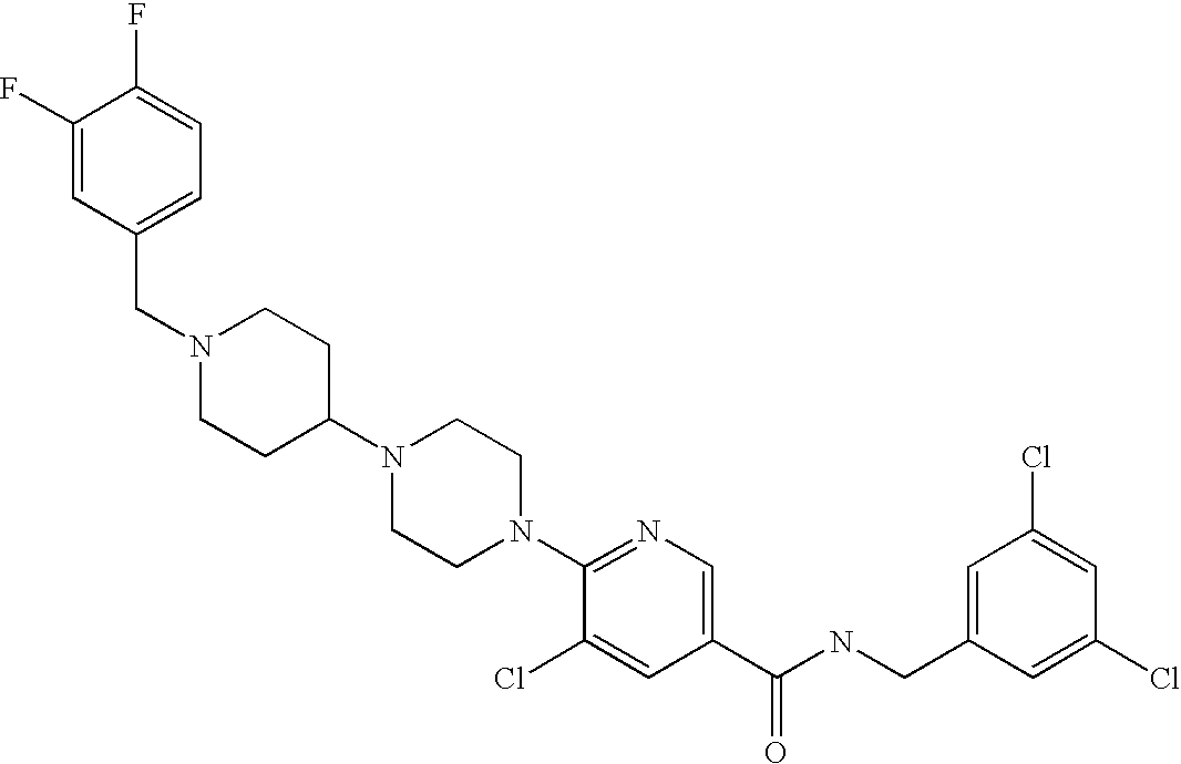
C(N1CCC(N2CCN(C3=NC=C(C(NCC4=CC(Cl)=CC(Cl)=C4)=O)C=C3Cl)CC2)CC1)C1=CC=C(F)C(F)=C1
